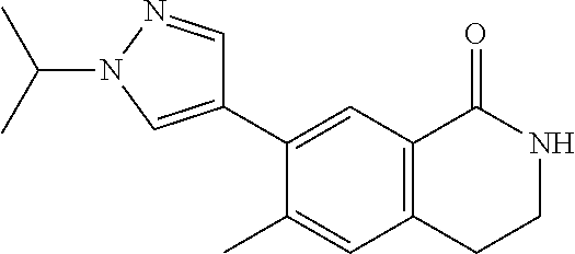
C12=C(C=C(C3=CN(C(C)C)N=C3)C(C)=C1)C(=O)NCC2
